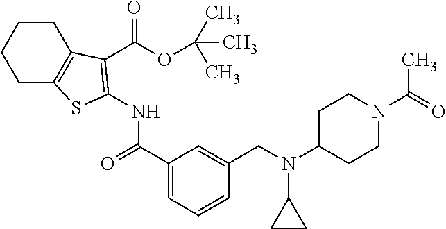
C1CC2=C(CC1)SC(NC(=O)C1=CC=CC(CN(C3CC3)C3CCN(C(=O)C)CC3)=C1)=C2C(OC(C)(C)C)=O
